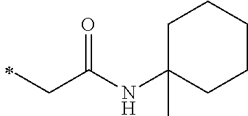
C(C)C(=O)NC1(C)CCCCC1
